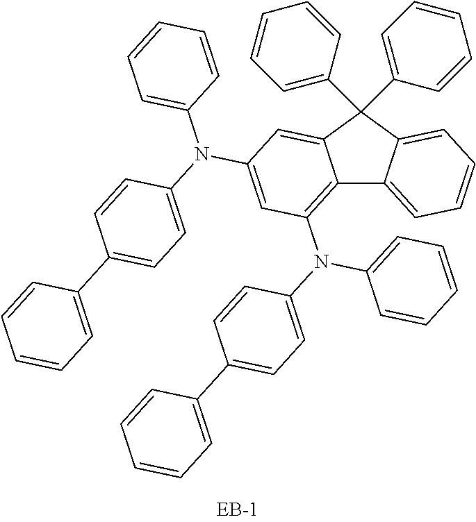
C12=C(N(C3=CC=CC=C3)C3=CC=C(C4=CC=CC=C4)C=C3)C=C(N(C3=CC=CC=C3)C3=CC=C(C4=CC=CC=C4)C=C3)C=C1C(C1=CC=CC=C1)(C1=CC=CC=C1)C1=CC=CC=C21
